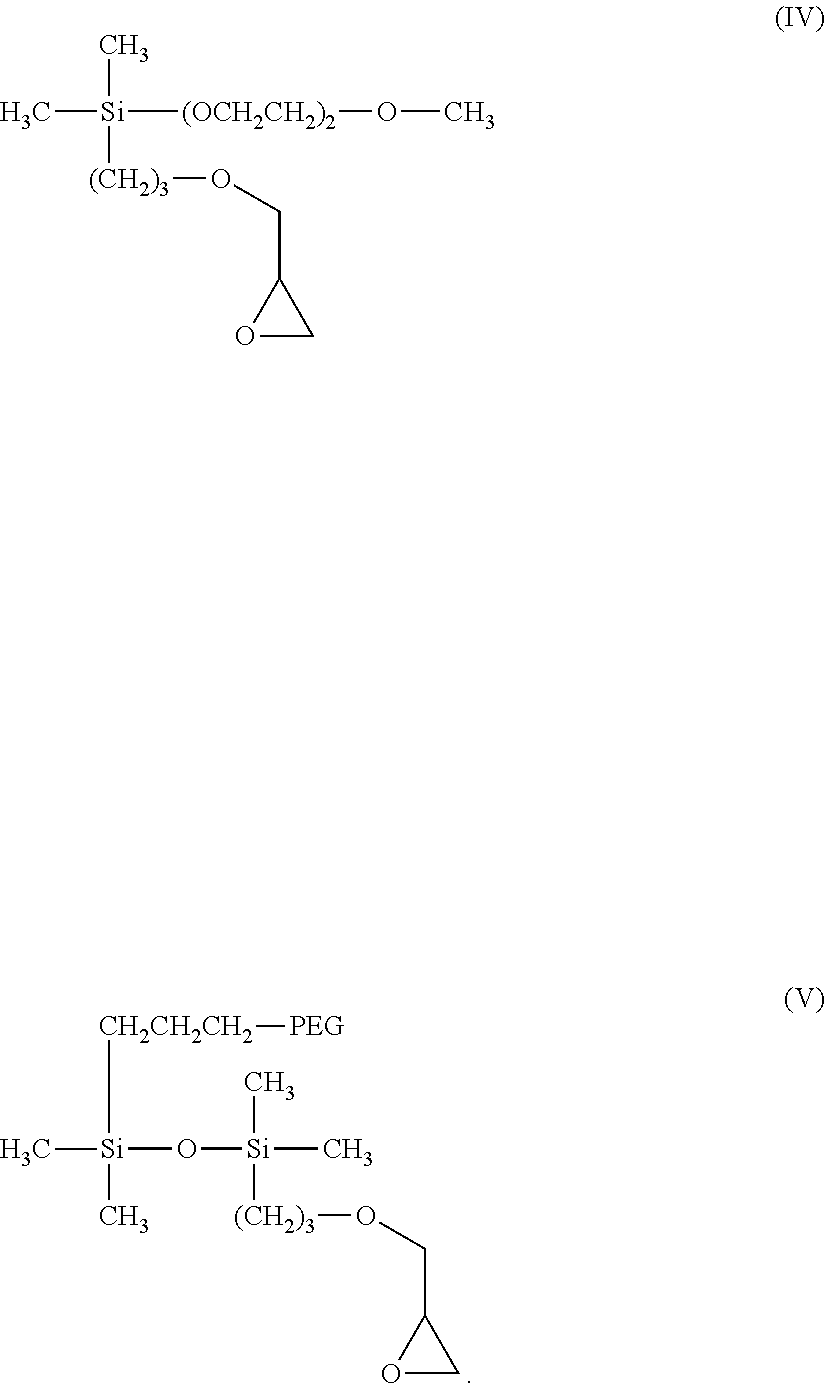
O([Si](C)(C)[(CH2)3]OCC1OC1)[Si](C)(C)[CH2CH2CH2][PEG].C[Si]([(OCH2CH2)2]OC)(C)[(CH2)3]OCC1OC1
